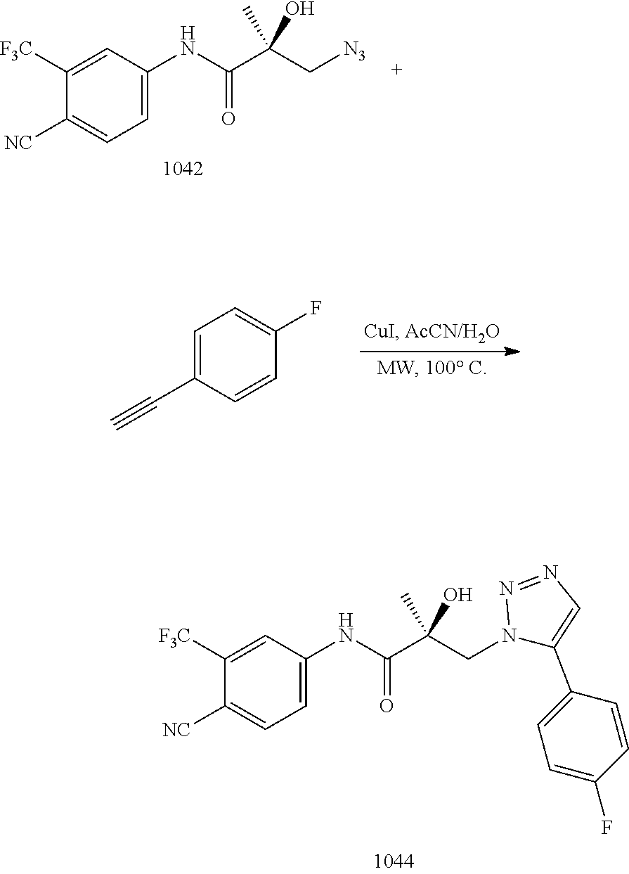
C1=C(C#C)C=CC(F)=C1.C1([F3C])=CC(NC(C(C[N3])(O)C)=O)=CC=C1[NC].C1([F3C])=CC(NC(C(CN2C(C3=CC=C(F)C=C3)=CN=N2)(O)C)=O)=CC=C1[NC]
